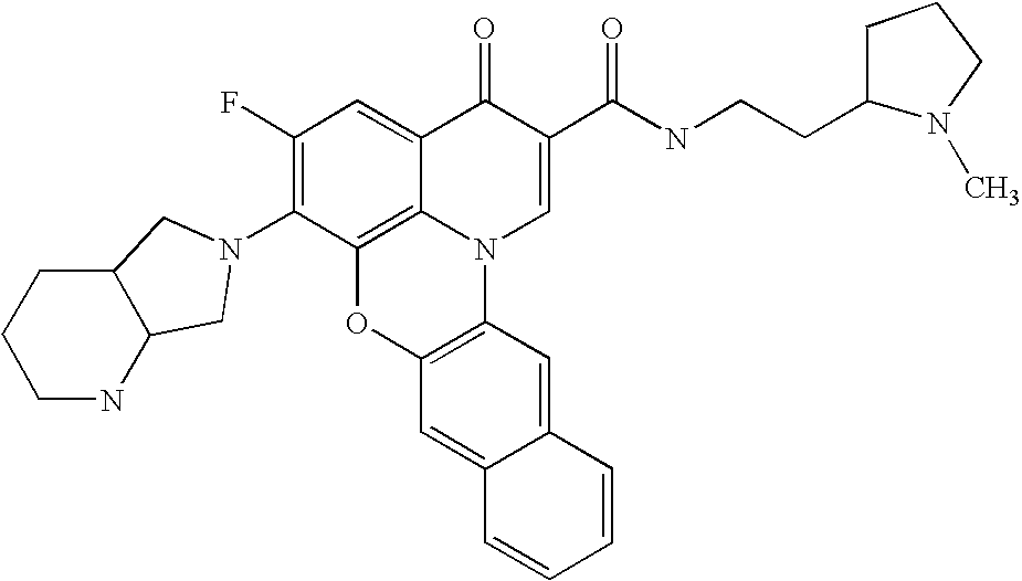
C1(F)=C(N2CC3C(C2)CCCN3)C2=C3C(=C1)C(=O)C(C(NCCC1N(C)CCC1)=O)=CN3C1=C(O2)C=C2C(=C1)C=CC=C2
